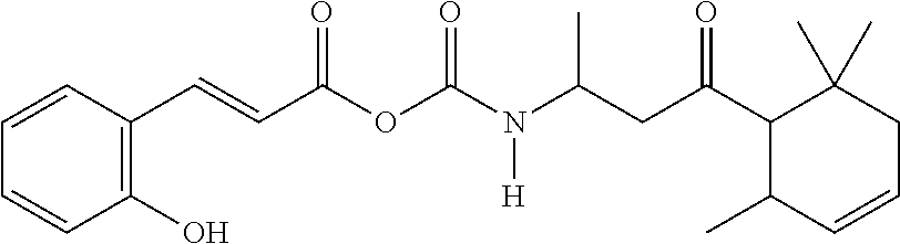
C1=CC(C=CC(OC(N(C(C)CC(C2C(C)C=CCC2(C)C)=O)[H])=O)=O)=C(O)C=C1
